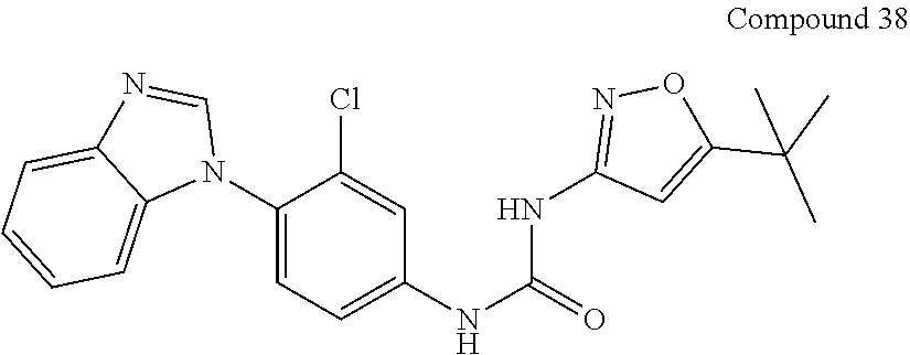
C1(N2C=NC3=CC=CC=C23)=CC=C(NC(=O)NC2=NOC(C(C)(C)C)=C2)C=C1Cl
